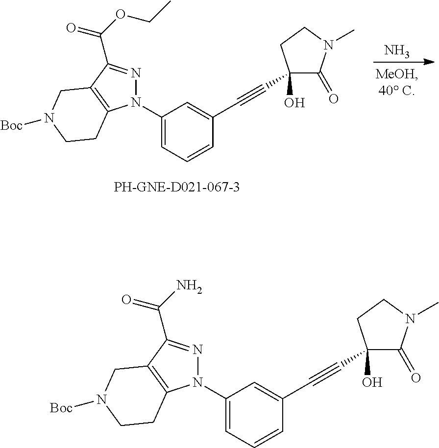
N.N1(C2=CC=CC(C#CC3(O)C(=O)N(C)CC3)=C2)N=C(C(OCC)=O)C2=C1CCN([Boc])C2.N1(C2=CC=CC(C#CC3(O)C(=O)N(C)CC3)=C2)N=C(C(N)=O)C2=C1CCN([Boc])C2
